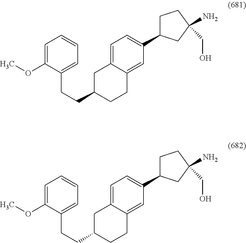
C1=C2C(=CC(C3CCC(N)(CO)C3)=C1)CCC(CCC1=CC=CC=C1OC)C2.C1=C2C(=CC(C3CCC(N)(CO)C3)=C1)CCC(CCC1=CC=CC=C1OC)C2
